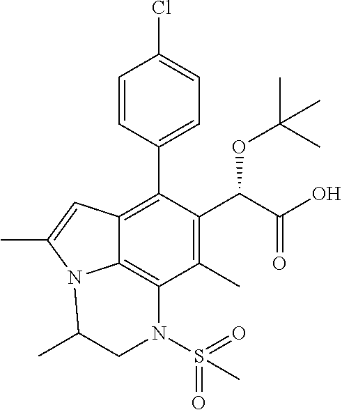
C1=CC(C2=C3C4=C(C(C)=C2C(C(=O)O)OC(C)(C)C)N(S(=O)(C)=O)CC(C)N4C(C)=C3)=CC=C1Cl
